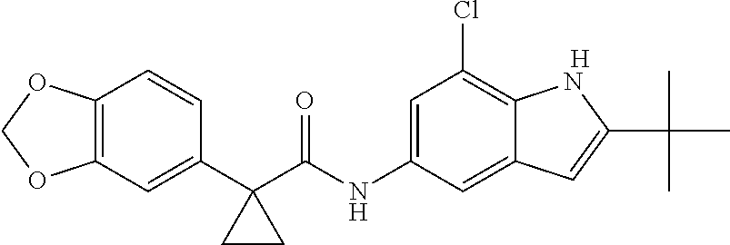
C12=C(C=C(C3(C(NC4=CC(Cl)=C5C(=C4)C=C(C(C)(C)C)N5)=O)CC3)C=C1)OCO2.[H]
